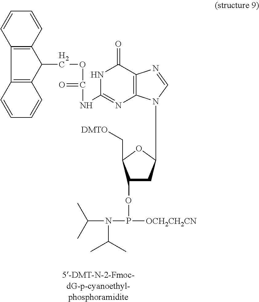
O=C1NC(NC(OCC2C3=C(C4=C2C=CC=C4)C=CC=C3)=O)=NC2=C1N=CN2C1CC(OP(N(C(C)C)C(C)C)[OCH2CH2CN])C(C[DMTO])O1
